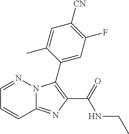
C12=NC(C(=O)NCC)=C(C3=CC(F)=C([CN])C=C3C)N1N=CC=C2
